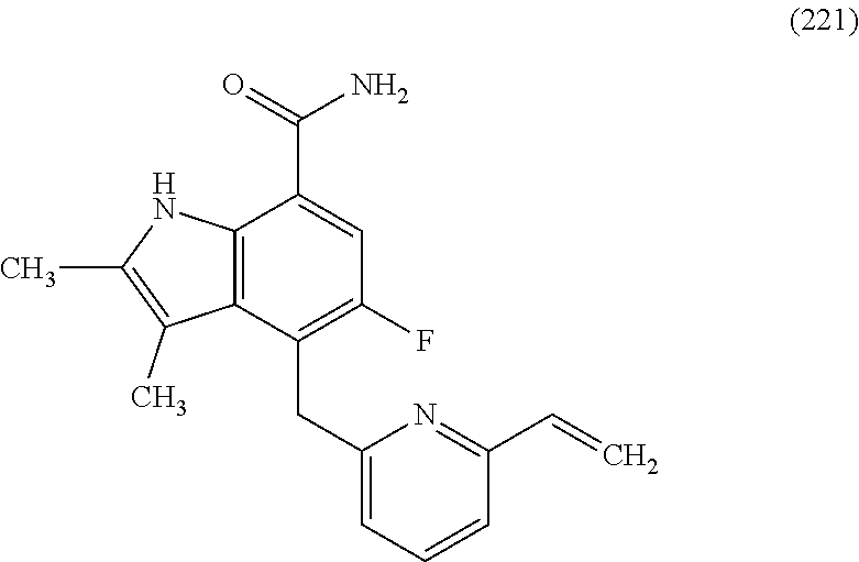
C12=C(C(CC3=CC=CC(C=C)=N3)=C(F)C=C1C(=O)N)C(C)=C(C)N2
